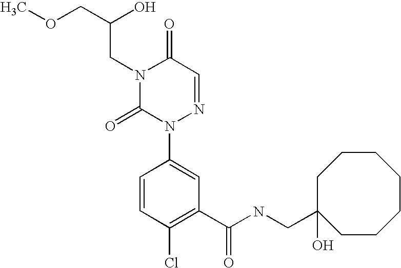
N1(CC(O)COC)C(=O)N(C2=CC(C(NCC3(O)CCCCCCC3)=O)=C(Cl)C=C2)N=CC1=O
